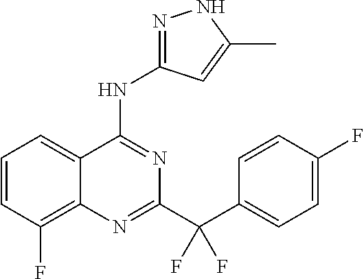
C1=CC(F)=C2C(=C1)C(NC1=NNC(C)=C1)=NC(C(C1=CC=C(F)C=C1)(F)F)=N2
